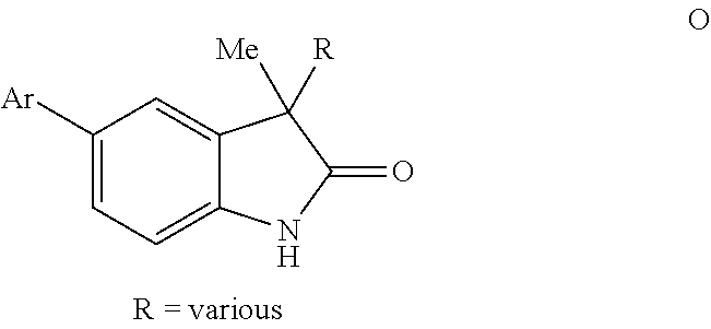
C1([Ar])=CC=C2C(=C1)C([Me])([R])C(=O)N2
